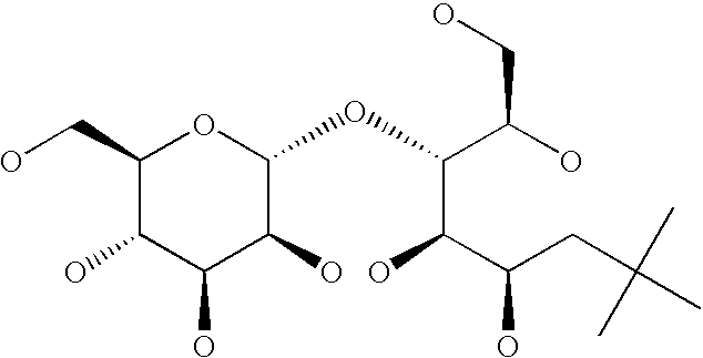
C1(CO)C(O)C(O)C(O)C(OC(C(C(CC(C)(C)C)O)O)C(O)CO)O1
